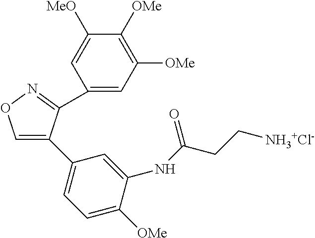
C1=C(C2=CC=C([OMe])C(NC(CC[NH3+Cl-])=O)=C2)C(C2=CC([OMe])=C([OMe])C([MeO])=C2)=NO1
